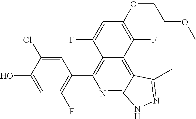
C1=C(O)C(Cl)=CC(C2=C3C(=C4C(=N2)NN=C4C)C(F)=C(OCCOC)C=C3F)=C1F
